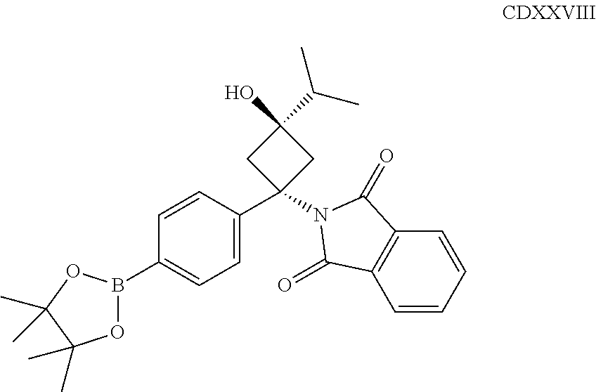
B1(C2=CC=C(C3(N4C(=O)C5=C(C=CC=C5)C4=O)CC(O)(C(C)C)C3)C=C2)OC(C)(C)C(C)(C)O1
